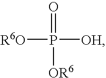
P([R6O])([OH])(=O)[OR6]
